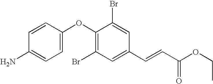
C1=CC(N)=CC=C1OC1=C(Br)C=C(C=CC(=O)OCC)C=C1Br
